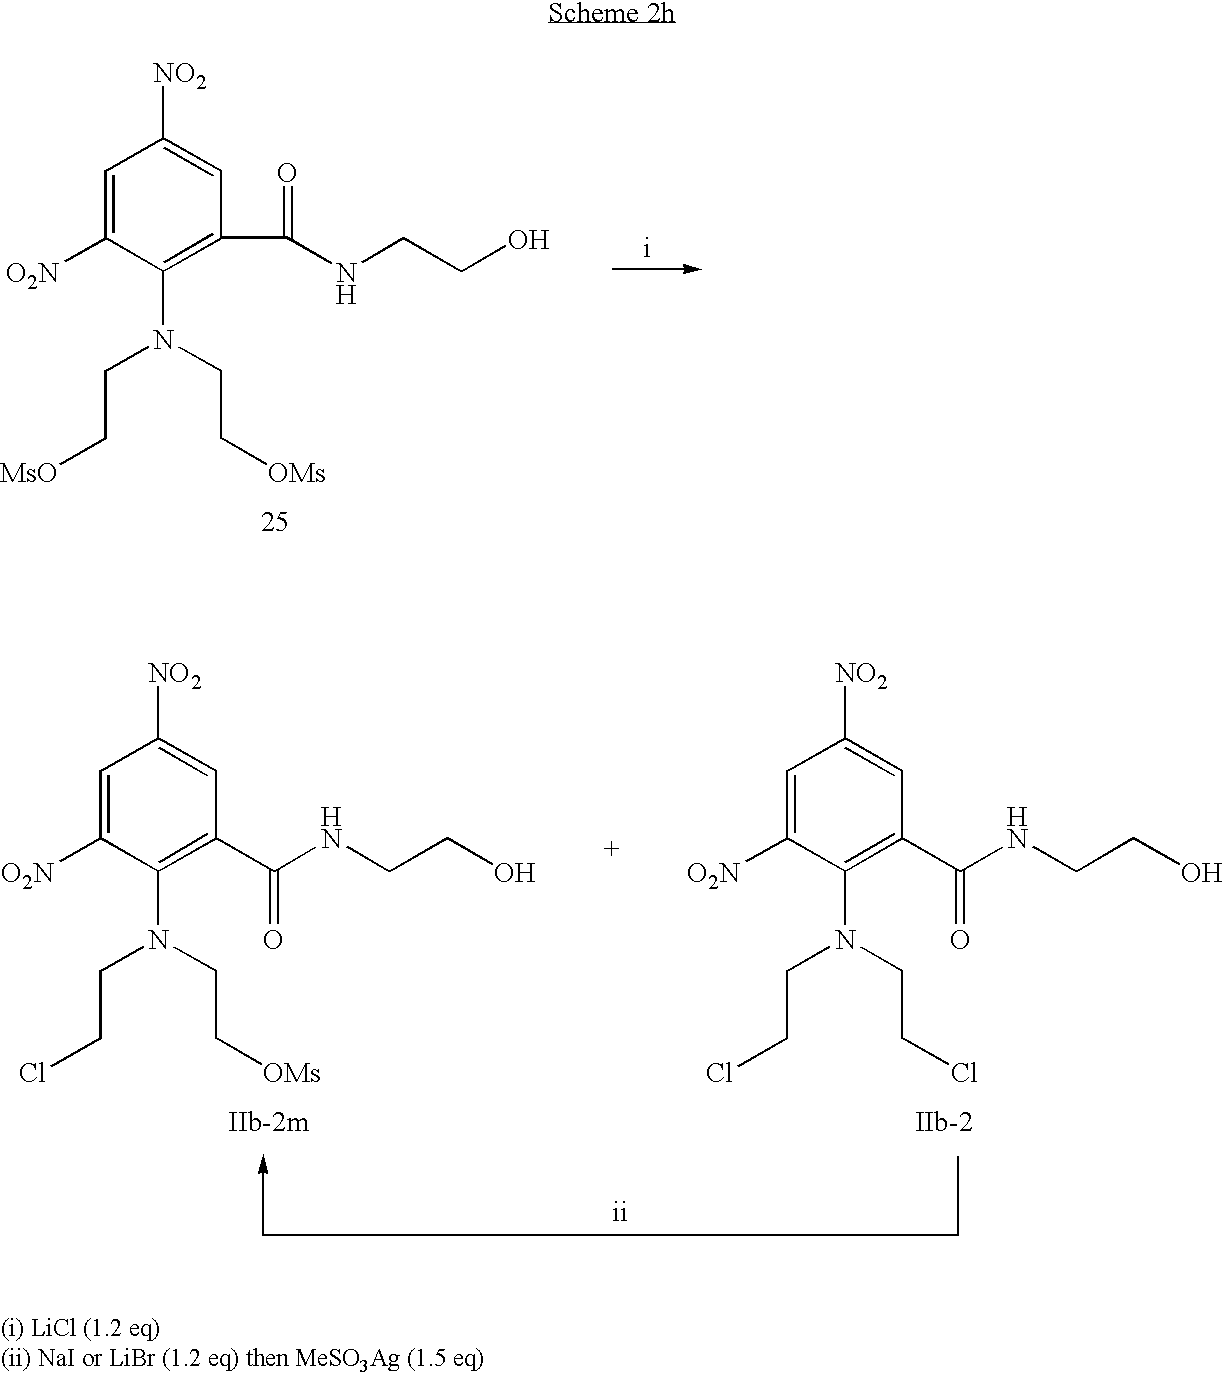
C1=C([O2N])C(N(CC[MsO])CC[OMs])=C(C(=O)NCCO)C=C1[NO2].C1=C([O2N])C(N(CCCl)CC[OMs])=C(C(NCCO)=O)C=C1[NO2].C1=C([O2N])C(N(CCCl)CCCl)=C(C(NCCO)=O)C=C1[NO2]
